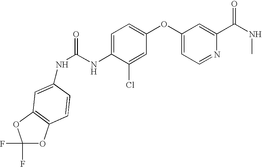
C(=O)(NC1=CC=C(OC2=CC=NC(C(NC)=O)=C2)C=C1Cl)NC1=CC2=C(OC(F)(F)O2)C=C1
